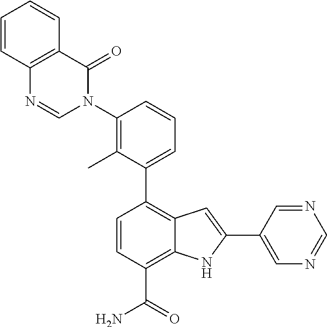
C1(C2=CC=CC(N3C(=O)C4=C(N=C3)C=CC=C4)=C2C)=C2C(=C(C(N)=O)C=C1)NC(C1=CN=CN=C1)=C2
